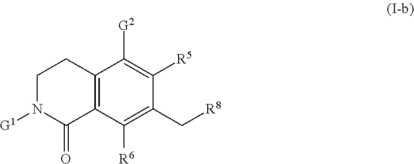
C1N([G1])C(=O)C2=C(C1)C([G2])=C([R5])C(C[R8])=C2[R6]
